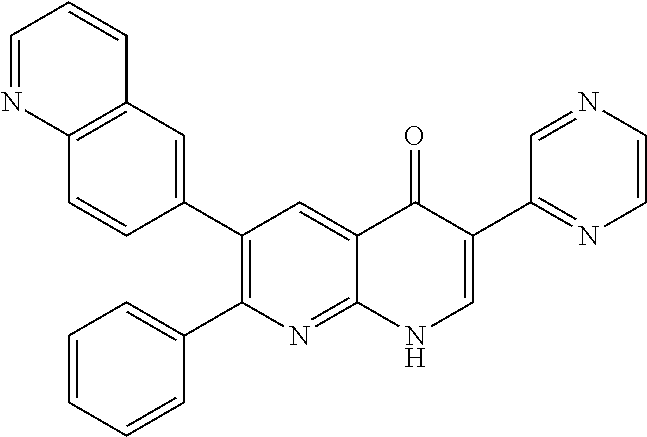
C12=C(C=C(C3=C(C4=CC=CC=C4)N=C4C(=C3)C(=O)C(C3=NC=CN=C3)=CN4)C=C1)C=CC=N2
